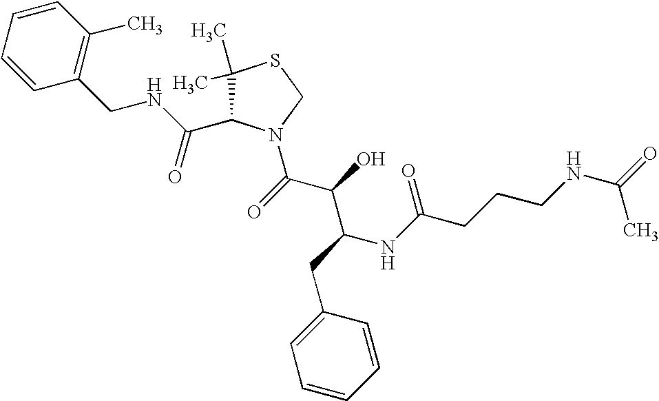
C1(C)(C)C(C(NCC2=C(C)C=CC=C2)=O)N(C(C(C(NC(CCCNC(=O)C)=O)CC2=CC=CC=C2)O)=O)CS1
